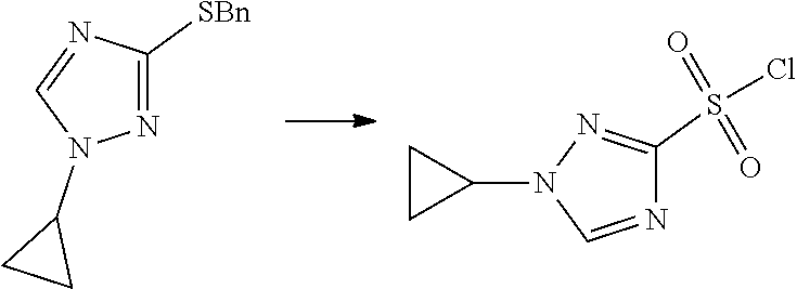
N1=C([SBn])N=CN1C1CC1.N1=CN(C2CC2)N=C1S(Cl)(=O)=O
